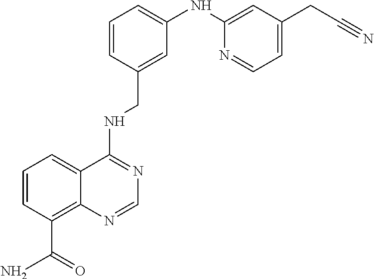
C1=CC(C(N)=O)=C2C(=C1)C(NCC1=CC(NC3=CC(CC#N)=CC=N3)=CC=C1)=NC=N2
